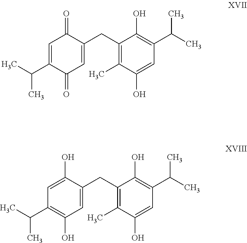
C1(=O)C=C(CC2=C(C)C(O)=CC(C(C)C)=C2O)C(=O)C=C1C(C)C.C1(O)=C(C(C)C)C=C(O)C(CC2=C(C)C(O)=CC(C(C)C)=C2O)=C1
